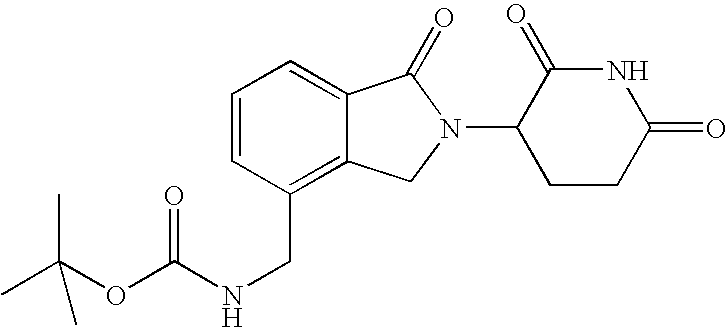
O(C(NCC1=C2C(=CC=C1)C(=O)N(C1CCC(=O)NC1=O)C2)=O)C(C)(C)C
